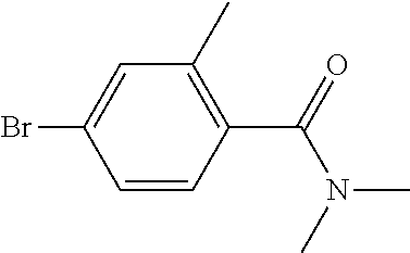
C1=CC(C(=O)N(C)C)=C(C)C=C1Br
